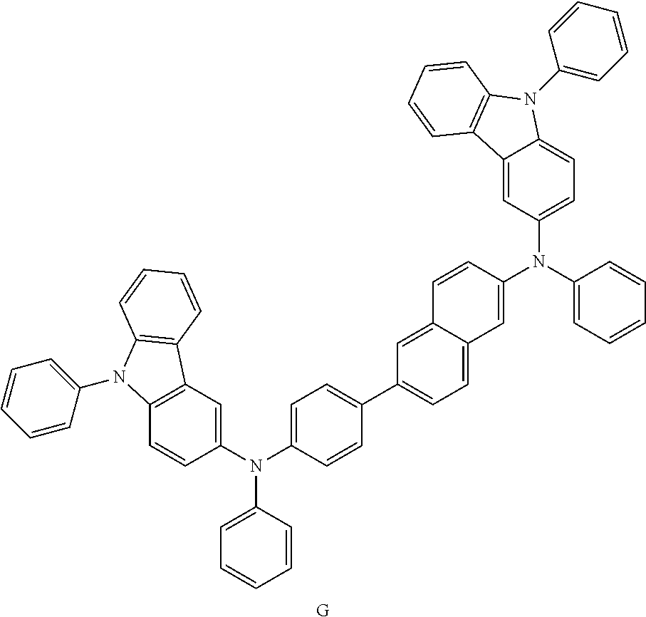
C1=CC=C(N(C2=CC3=CC=C(C4=CC=C(N(C5=CC6=C(C=C5)N(C5=CC=CC=C5)C5=C6C=CC=C5)C5=CC=CC=C5)C=C4)C=C3C=C2)C2=CC=C3C(=C2)C2=C(N3C3=CC=CC=C3)C=CC=C2)C=C1.[G]
